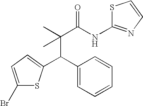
C1(Br)=CC=C(C(C2=CC=CC=C2)C(C)(C(NC2=NC=CS2)=O)C)S1
